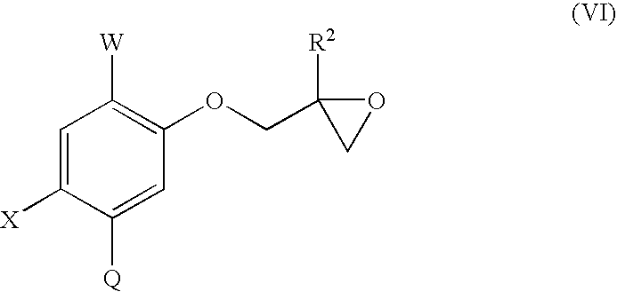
C1=C([X])C([Q])=CC(OCC2([R2])CO2)=C1[W]
